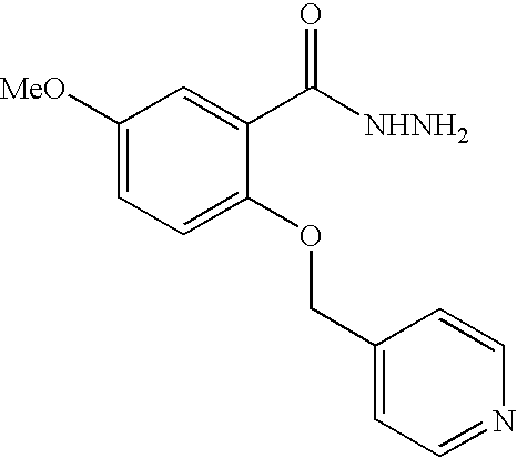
C1([MeO])=CC=C(OCC2=CC=NC=C2)C(C([NHNH2])=O)=C1
